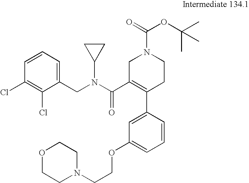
C(COC1=CC=CC(C2=C(C(N(CC3=CC=CC(Cl)=C3Cl)C3CC3)=O)CN(C(OC(C)(C)C)=O)CC2)=C1)N1CCOCC1
